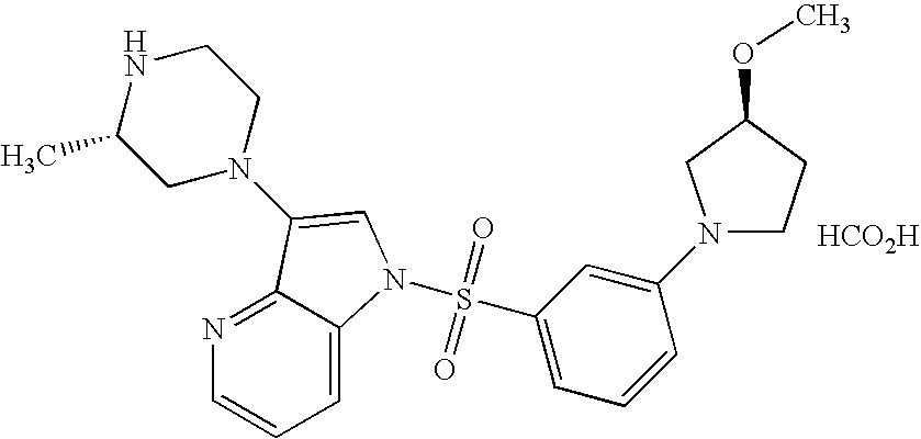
C1N(C2=CN(S(C3=CC=CC(N4CCC(OC)C4)=C3)(=O)=O)C3=CC=CN=C32)CCNC1C.[HCO2H]
